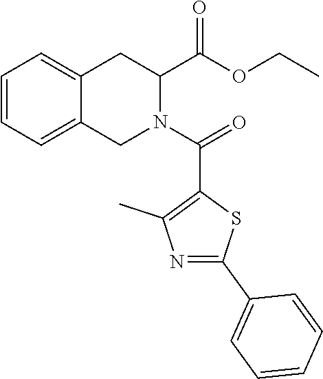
C1=CC=C2C(=C1)CC(C(OCC)=O)N(C(=O)C1=C(C)N=C(C3=CC=CC=C3)S1)C2
